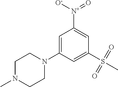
C1=C(N2CCN(C)CC2)C=C(S(C)(=O)=O)C=C1[N+]([O-])=O
